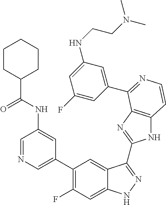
C1=C(C2=C(F)C=C3C(=C2)C(C2=NC4=C(N2)C=CN=C4C2=CC(NCCN(C)C)=CC(F)=C2)=NN3)C=C(NC(C2CCCCC2)=O)C=N1
